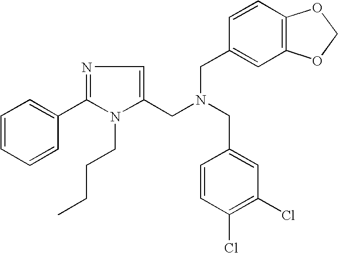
C1=CC=CC(C2=NC=C(CN(CC3=CC(Cl)=C(Cl)C=C3)CC3=CC4=C(C=C3)OCO4)N2CCCC)=C1
